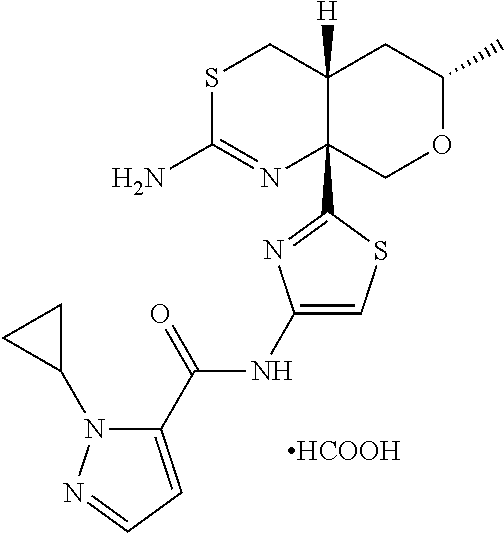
S1C(N)=NC2(C3=NC(NC(C4=CC=NN4C4CC4)=O)=CS3)C([H])(C1)CC(C)OC2.[HCOOH]
